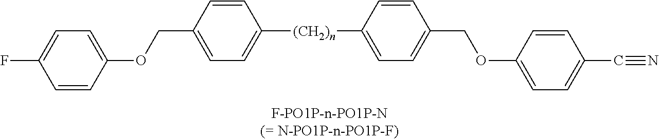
C(C1=CC=C([(CH2)n]C2=CC=C(COC3=CC=C(C#N)C=C3)C=C2)C=C1)OC1=CC=C(F)C=C1
